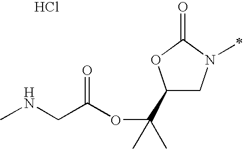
C1(C(OC(CNC)=O)(C)C)CN(C)C(=O)O1.Cl
